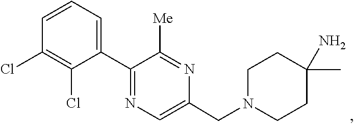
C1=C(CN2CCC(C)(N)CC2)N=C([Me])C(C2=CC=CC(Cl)=C2Cl)=N1
